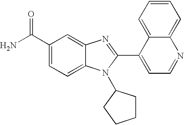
NC(C1=CC=C2C(=C1)N=C(C1=CC=NC3=CC=CC=C13)N2C1CCCC1)=O
